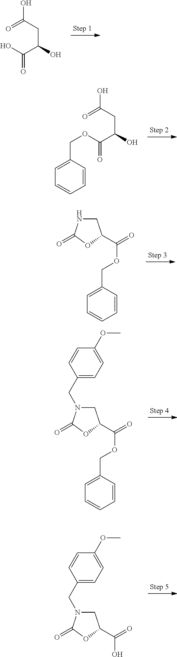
OC(=O)C(O)CC(O)=O.O(C(=O)C(O)CC(O)=O)CC1=CC=CC=C1.C(=O)(OCC1=CC=CC=C1)C1CNC(=O)O1.C(=O)(OCC1=CC=CC=C1)C1CN(CC2=CC=C(OC)C=C2)C(=O)O1.C(=O)(O)C1CN(CC2=CC=C(OC)C=C2)C(=O)O1
